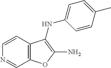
C12=C(C=CN=C1)C(NC1=CC=C(C)C=C1)=C(N)O2
